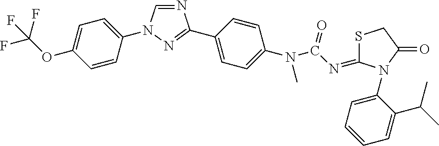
C1=CC(N2C=NC(C3=CC=C(N(C)C(N=C4SCC(=O)N4C4=CC=CC=C4C(C)C)=O)C=C3)=N2)=CC=C1OC(F)(F)F
